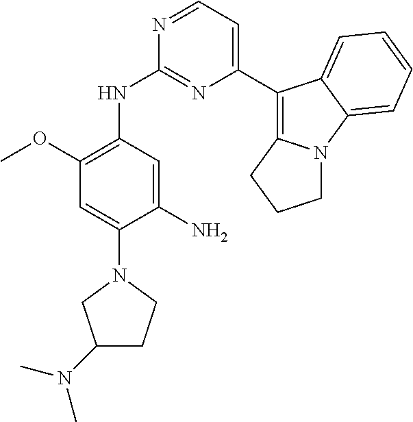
N1=CC=C(C2=C3N(C4=CC=CC=C24)CCC3)N=C1NC1=C(OC)C=C(N2CC(N(C)C)CC2)C(N)=C1
